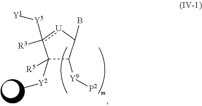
C1([Y2]C)([R5])C([Y9][P2])C(B)[U]c1([Y5][Y1])[R3]
